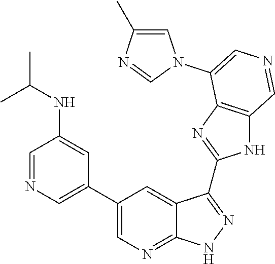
C1=NC=C(C2=CN=C3C(=C2)C(C2=NC4=C(N2)C=NC=C4N2C=C(C)N=C2)=NN3)C=C1NC(C)C
